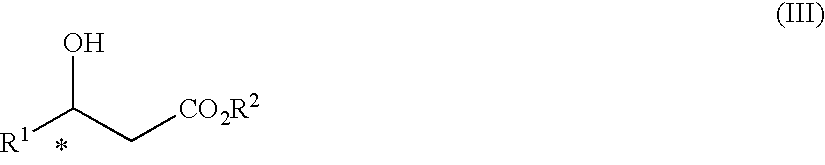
[R1]C(C[CO2R2])O
